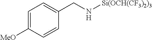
C1=C([MeO])C=CC(CN[Si(OCH(CF3)2)3])=C1
